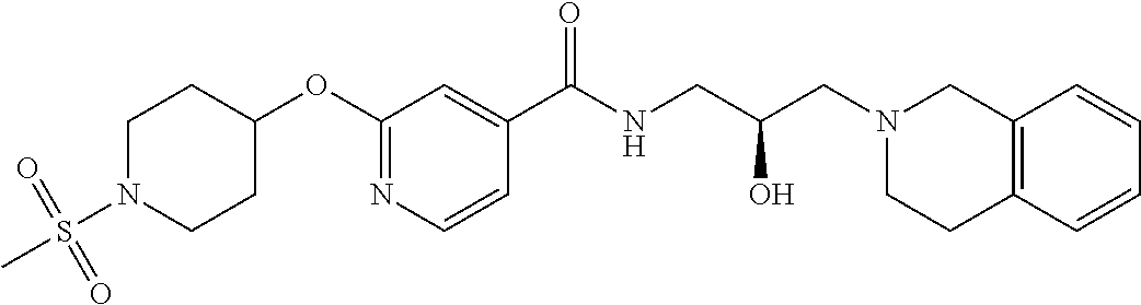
N1=C(OC2CCN(S(C)(=O)=O)CC2)C=C(C(NCC(CN2CC3=C(CC2)C=CC=C3)O)=O)C=C1
